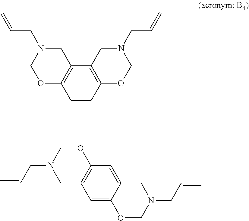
C1=CC2=C(C3=C1OCN(CC=C)C3)CN(CC=C)CO2.C1=C2C(=CC3=C1CN(CC=C)CO3)CN(CC=C)CO2
